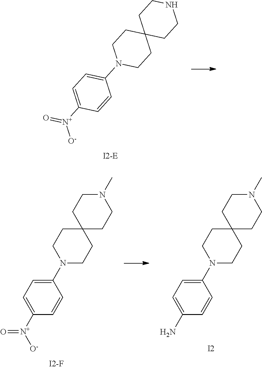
N1(C2=CC=C([N+]([O-])=O)C=C2)CCC2(CC1)CCNCC2.C1(N2CCC3(CC2)CCN(C)CC3)=CC=C(N)C=C1.[I2].C1(N2CCC3(CC2)CCN(C)CC3)=CC=C([N+]([O-])=O)C=C1
